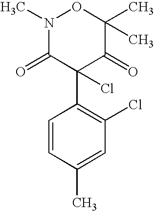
N1(C)C(=O)C(Cl)(C2=C(Cl)C=C(C)C=C2)C(=O)C(C)(C)O1
